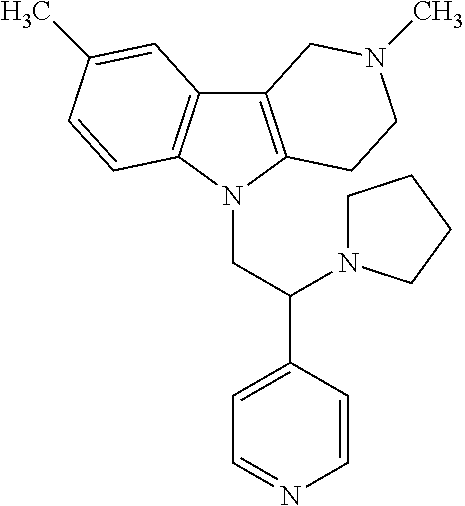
C12=C(N(CC(C3=CC=NC=C3)N3CCCC3)C3=C1C=C(C)C=C3)CCN(C)C2
